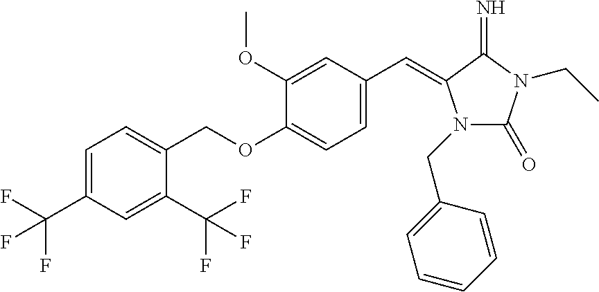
C1=C(C(F)(F)F)C=C(C(F)(F)F)C(COC2=CC=C(C=C3N(CC4=CC=CC=C4)C(=O)N(CC)C3=N)C=C2OC)=C1
